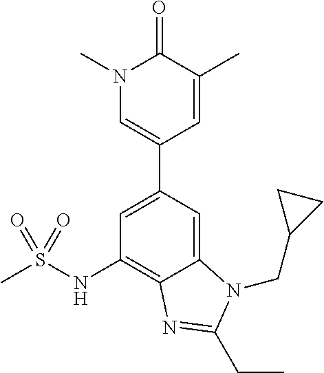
C1(NS(C)(=O)=O)=C2C(=CC(C3=CN(C)C(=O)C(C)=C3)=C1)N(CC1CC1)C(CC)=N2
